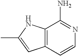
C12=C(C=CN=C1N)C=C(C)N2
